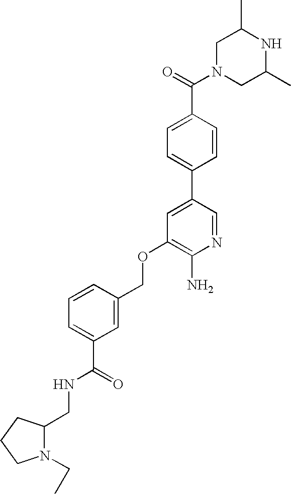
C1N(C(=O)C2=CC=C(C3=CC(OCC4=CC(C(NCC5N(CC)CCC5)=O)=CC=C4)=C(N)N=C3)C=C2)CC(C)NC1C
